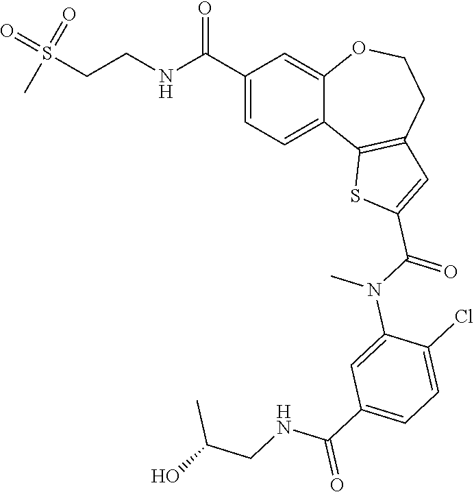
C1=C(C(NCCS(=O)(=O)C)=O)C=C2C(=C1)C1=C(CCO2)C=C(C(N(C)C2=CC(C(NCC(O)C)=O)=CC=C2Cl)=O)S1
